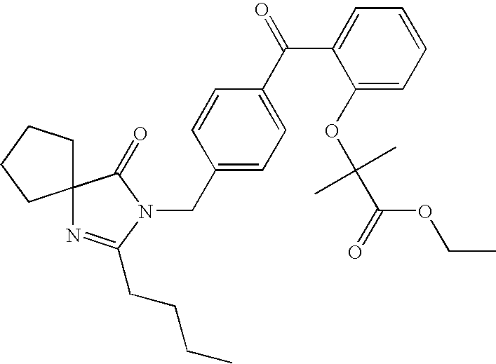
C12(N=C(CCCC)N(CC3=CC=C(C(C4=CC=CC=C4OC(C(OCC)=O)(C)C)=O)C=C3)C1=O)CCCC2
